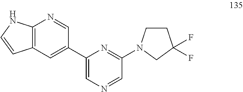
C12=C(C=C(C3=CN=CC(N4CCC(F)(F)C4)=N3)C=N1)C=CN2
